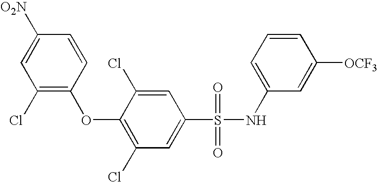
C1([O2N])=CC(Cl)=C(OC2=C(Cl)C=C(S(NC3=CC=CC([OCF3])=C3)(=O)=O)C=C2Cl)C=C1
